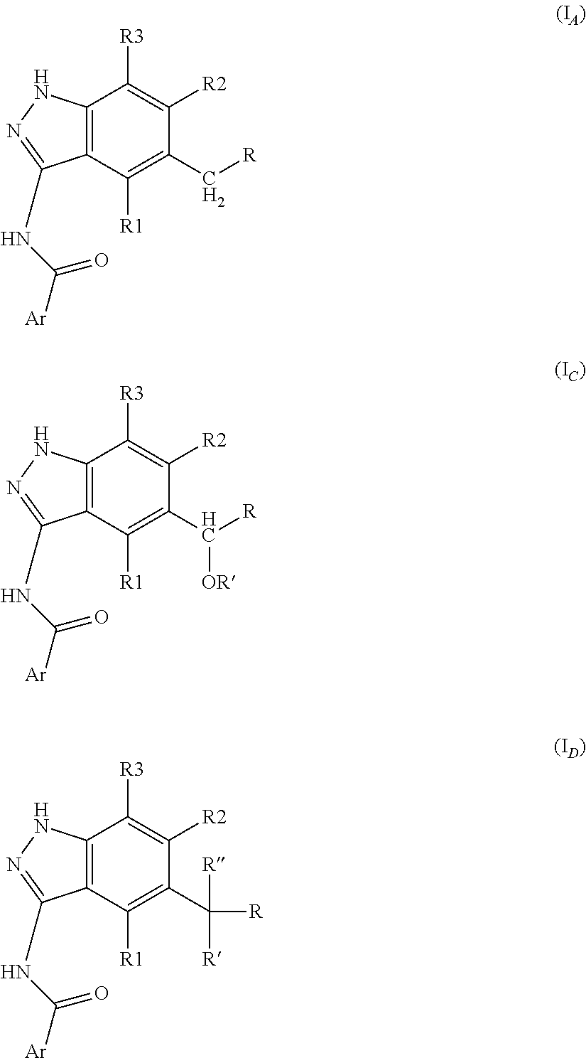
C12=C(C([R1])=C(C[R])C([R2])=C1[R3])C(NC(=O)[Ar])=NN2.C12=C(C([R1])=C(C([R])[OR])C([R2])=C1[R3])C(NC(=O)[Ar])=NN2.C12=C(C([R1])=C(C([R])([R])[R])C([R2])=C1[R3])C(NC(=O)[Ar])=NN2
